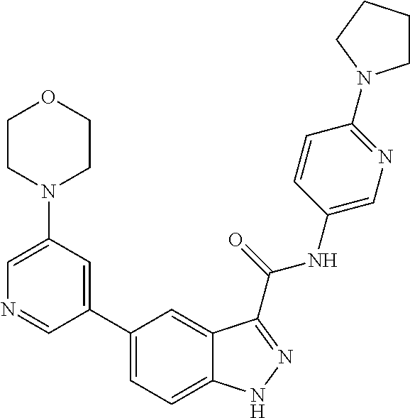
C1(N2CCOCC2)=CN=CC(C2=CC=C3C(=C2)C(C(NC2=CN=C(N4CCCC4)C=C2)=O)=NN3)=C1
